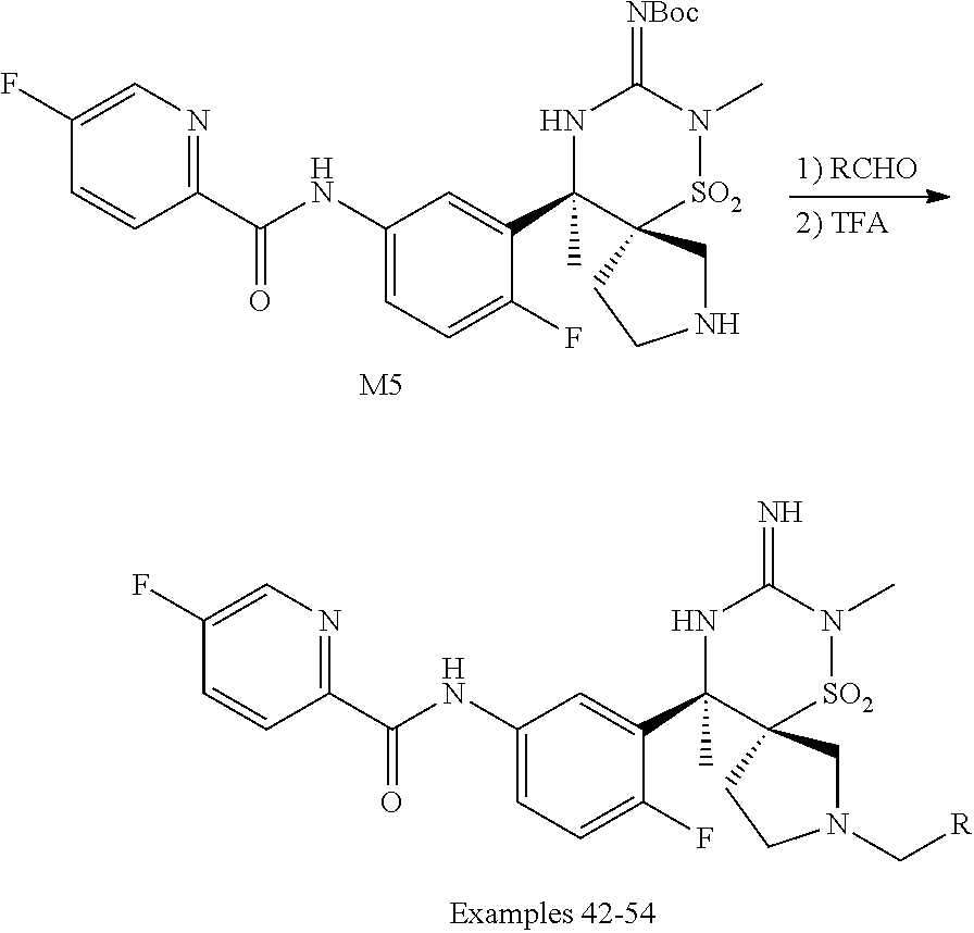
C1(NC(C2=NC=C(F)C=C2)=O)=CC=C(F)C(C2(C)NC(=N)N(C)[SO2]C23CN(C[R])CC3)=C1.C1(NC(C2=NC=C(F)C=C2)=O)=CC=C(F)C(C2(C)NC(=[NBoc])N(C)[SO2]C23CNCC3)=C1.[M5]
